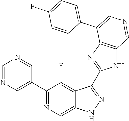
C1(C2=CN=CN=C2)=NC=C2C(=C1F)C(C1=NC3=C(N1)C=NC=C3C1=CC=C(F)C=C1)=NN2
